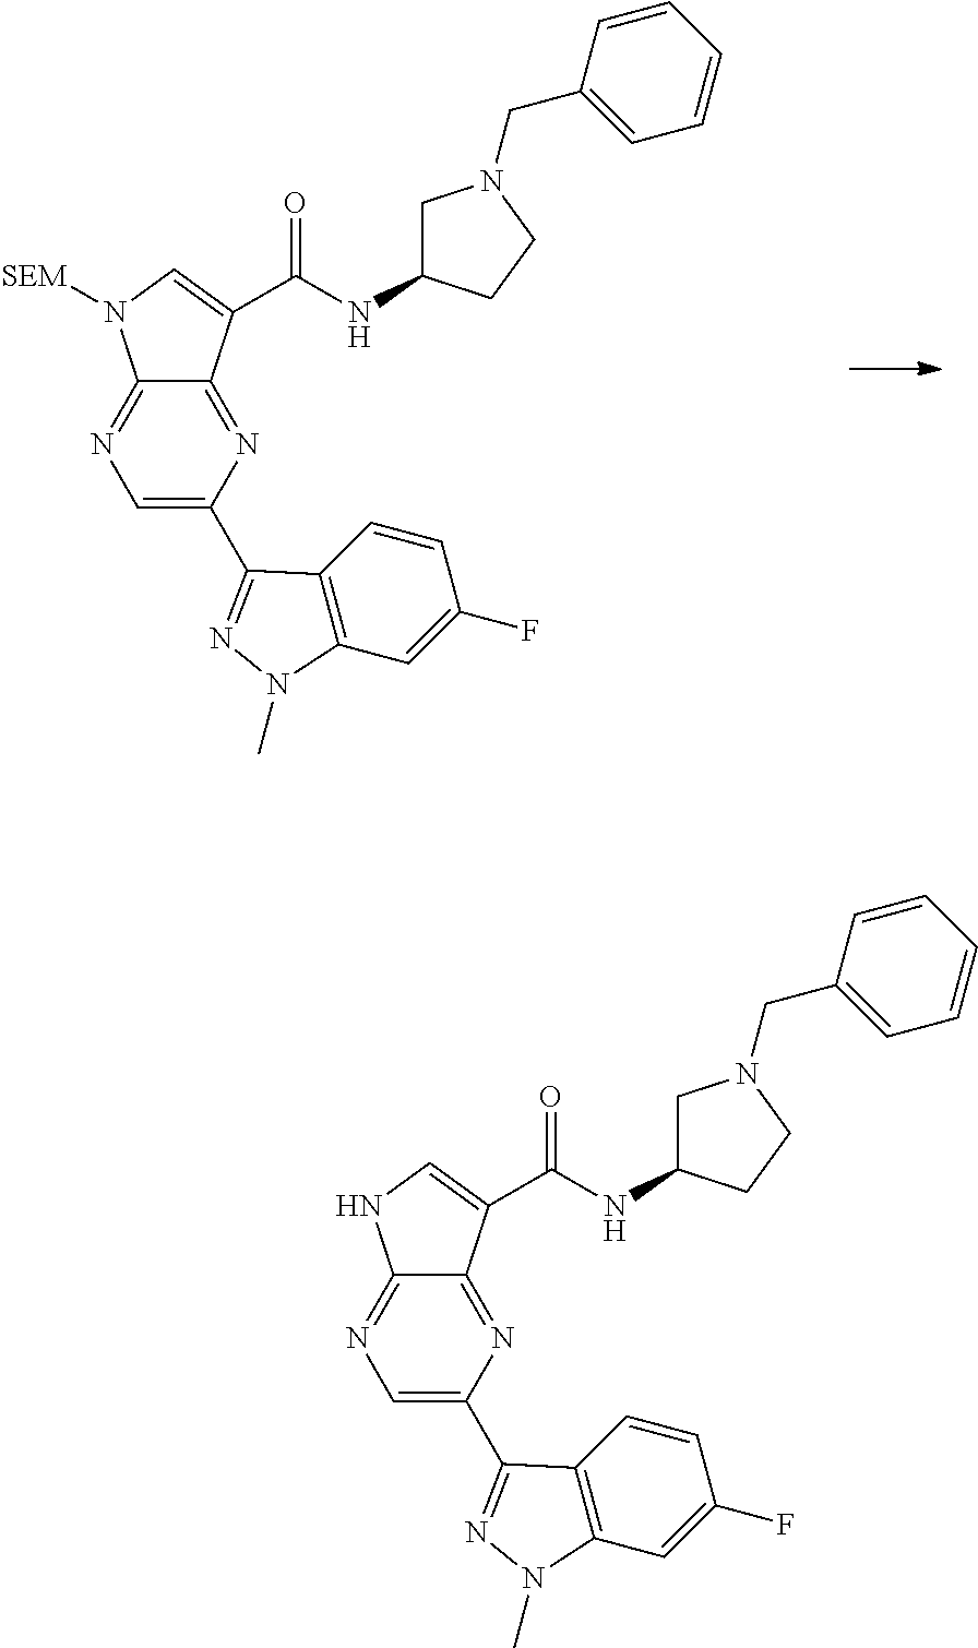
N1=C2C(=NC(C3=NN(C)C4=C3C=CC(F)=C4)=C1)C(C(NC1CN(CC3=CC=CC=C3)CC1)=O)=CN2[SEM].N1=C2C(=NC(C3=NN(C)C4=C3C=CC(F)=C4)=C1)C(C(NC1CN(CC3=CC=CC=C3)CC1)=O)=CN2
